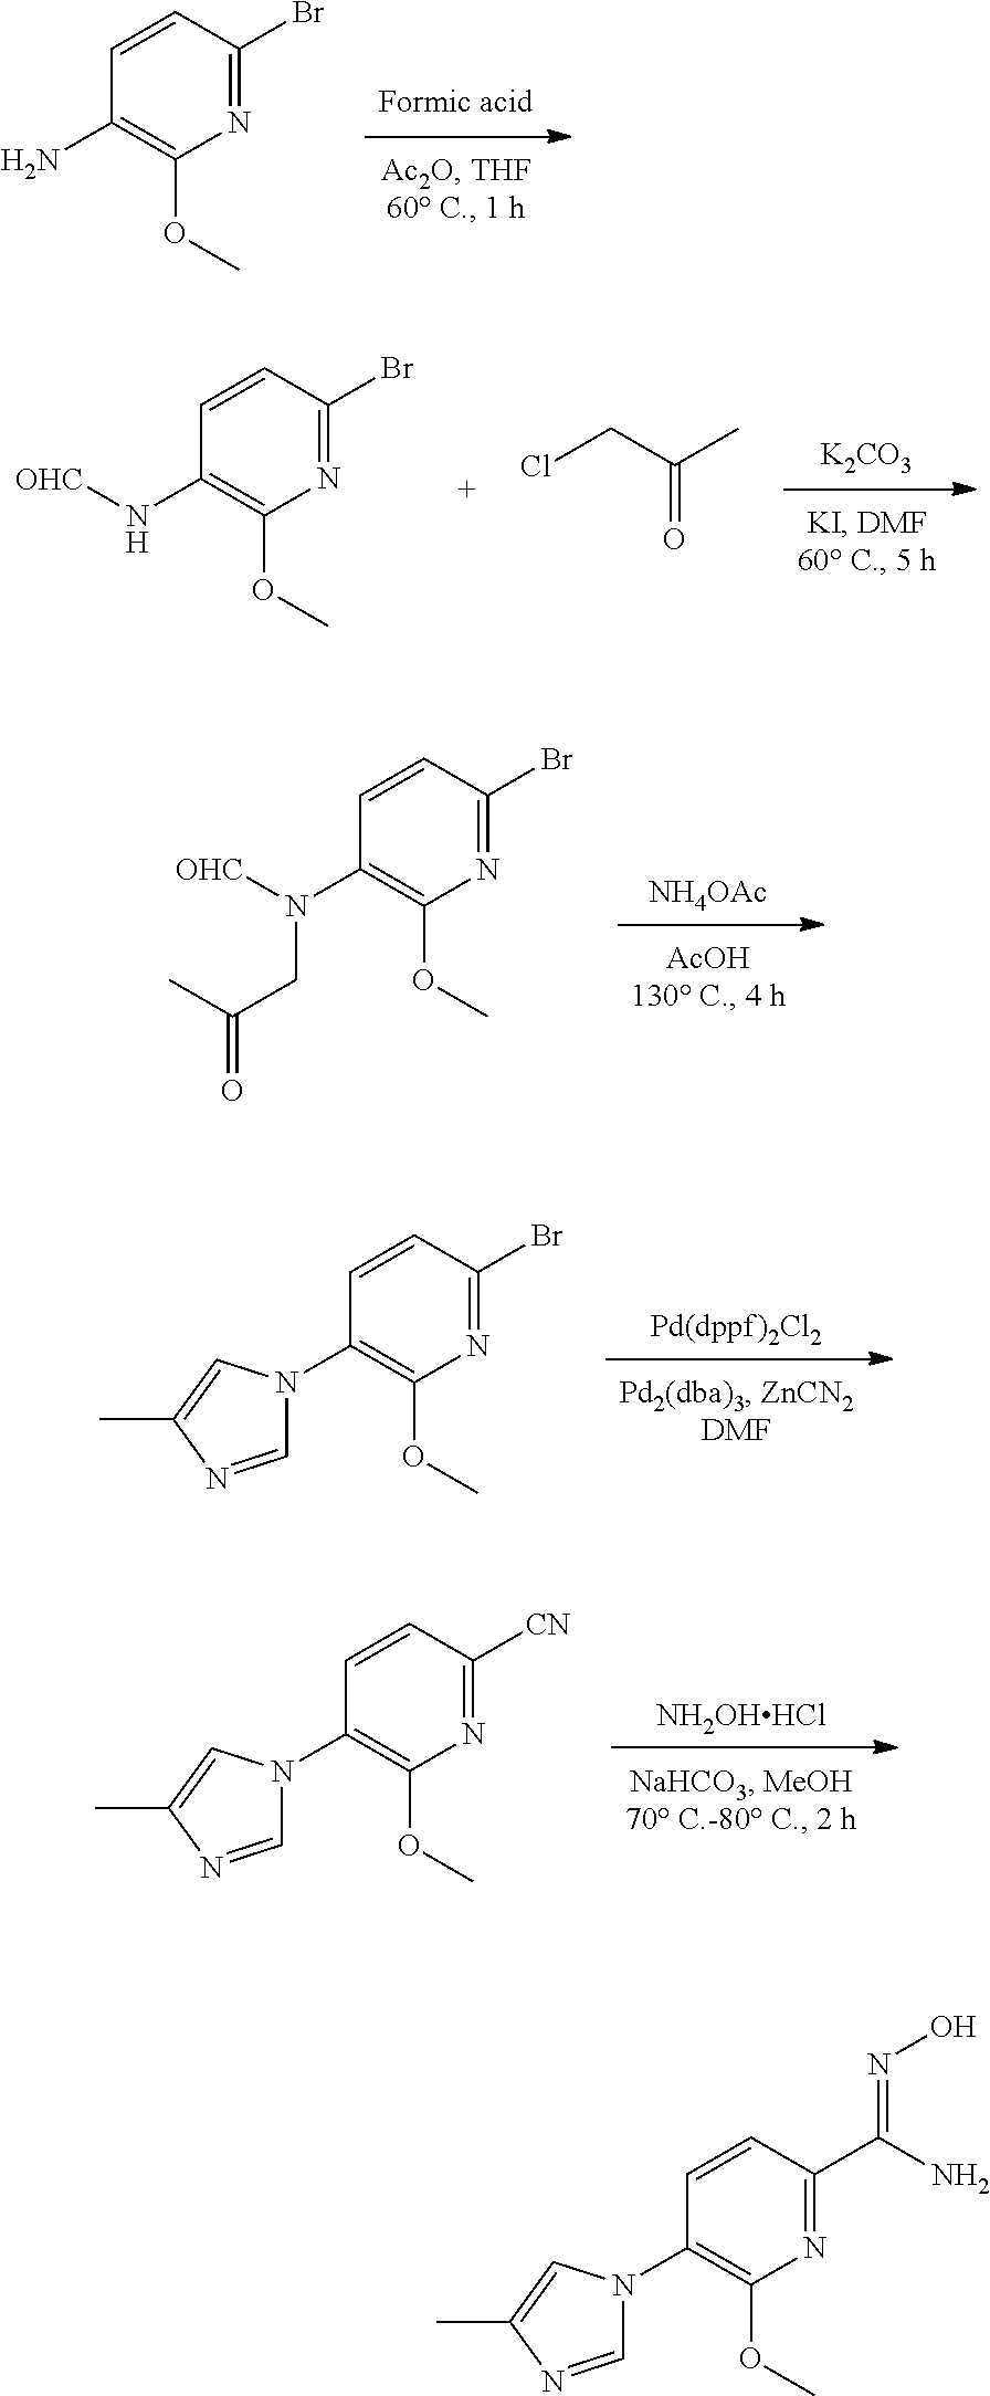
C1(N)=C(OC)N=C(Br)C=C1.[NH4OAc].C1(N([OHC])CC(=O)C)=C(OC)N=C(Br)C=C1.[Pd(dppf)2Cl2].C1(N2C=NC(C)=C2)=C(OC)N=C(Br)C=C1.[NH2OHHCl].C1(N2C=NC(C)=C2)=C(OC)N=C([CN])C=C1.[K2CO3].C1(N[OHC])=C(OC)N=C(Br)C=C1.ClCC(C)=O.C1(N2C=NC(C)=C2)=C(OC)N=C(C(N)=NO)C=C1
